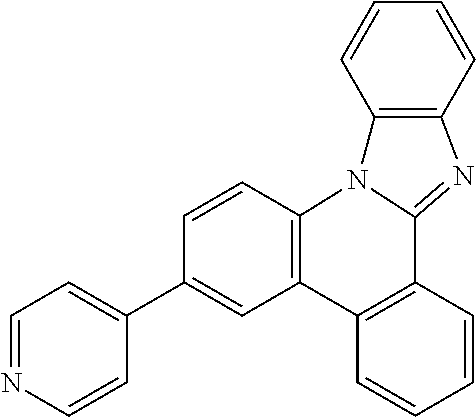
C1=NC=CC(C2=CC3=C(C=C2)N2C(=NC4=C2C=CC=C4)C2=C3C=CC=C2)=C1
